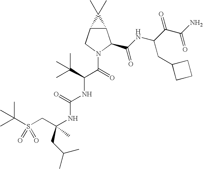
C12C(CN(C(C(NC(=O)NC(CS(=O)(C(C)(C)C)=O)(CC(C)C)C)C(C)(C)C)=O)C1C(NC(C(C(N)=O)=O)CC1CCC1)=O)C2(C)C
